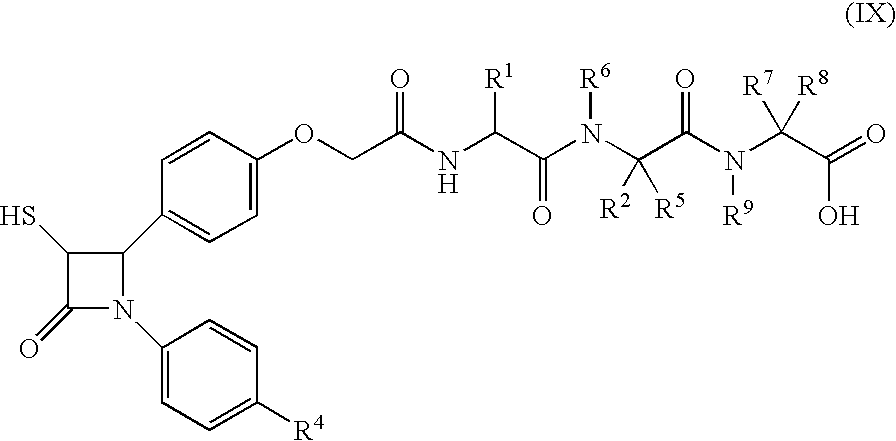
C1(=O)N(C2=CC=C([R4])C=C2)C(C2=CC=C(OCC(NC(C(N(C(C(N(C(C(=O)O)([R7])[R8])[R9])=O)([R2])[R5])[R6])=O)[R1])=O)C=C2)C1S
